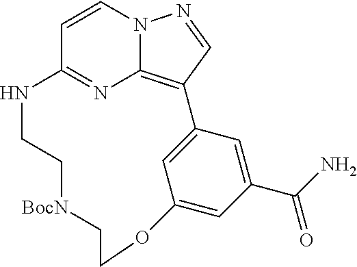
C1=CC2=NC3=C(C=NN13)C1=CC(=CC(C(N)=O)=C1)OCC[BocN]CCN2
